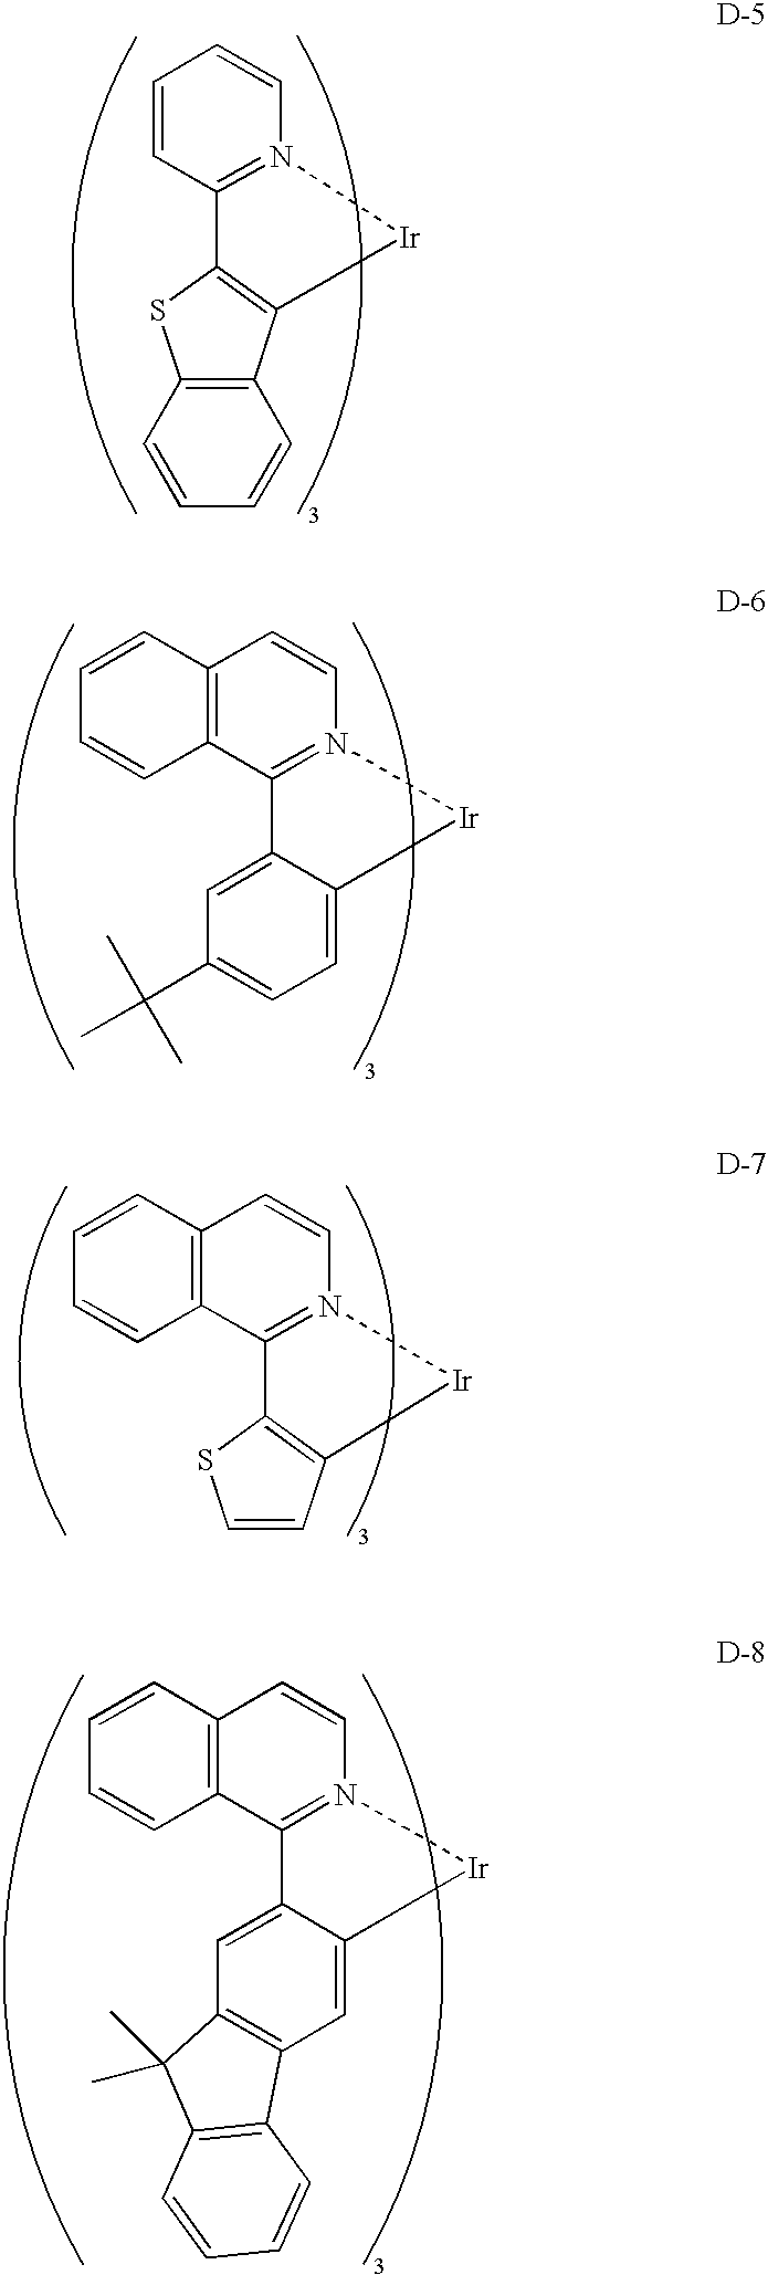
C1=CC2=N(C=C1)[Ir]C1=C2SC2=C1C=CC=C2.C1=CC2=C(C=C1)C1=N(C=C2)[Ir]C2=CC=C(C(C)(C)C)C=C12.C1=CC2=C(C=C1)C1=N(C=C2)[Ir]C2=C1SC=C2.C1=CC2=C(C=C1)C1=N(C=C2)[Ir]C2=CC3=C(C=C12)C(C)(C)C1=C3C=CC=C1
